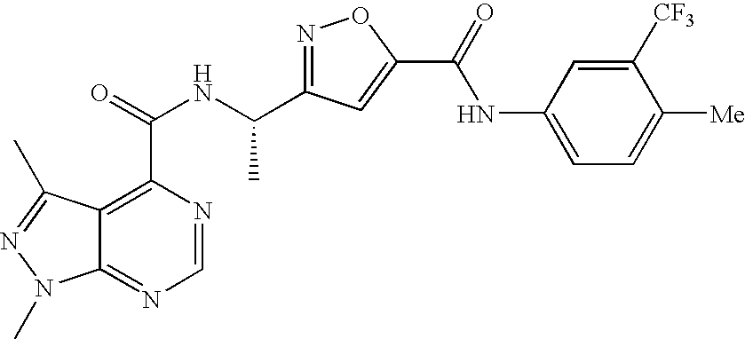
C12=NC=NC(C(NC(C3=NOC(C(=O)NC4=CC=C([Me])C([CF3])=C4)=C3)C)=O)=C1C(C)=NN2C
